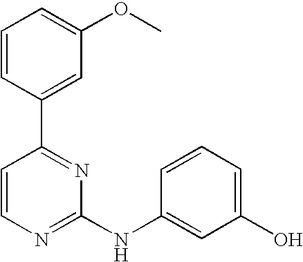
C1=CC(C2=NC(NC3=CC(O)=CC=C3)=NC=C2)=CC(OC)=C1
